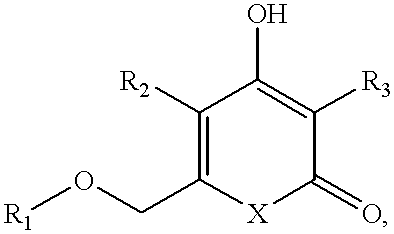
C1([R2])=C(CO[R1])[X]C(=O)C([R3])=C1O
